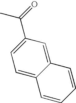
CC(C1=CC=C2C(=C1)C=CC=C2)=O
